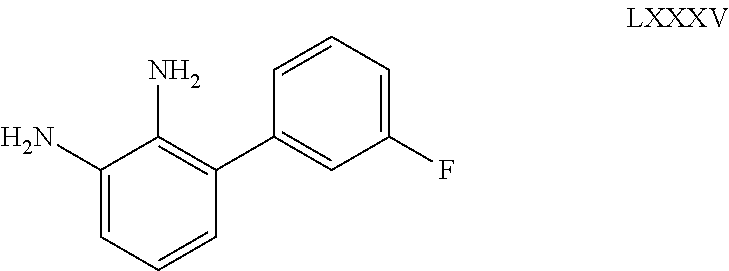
C1(N)=CC=CC(C2=CC(F)=CC=C2)=C1N
